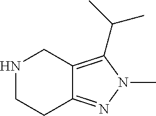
C1CC2=NN(C)C(C(C)C)=C2CN1
